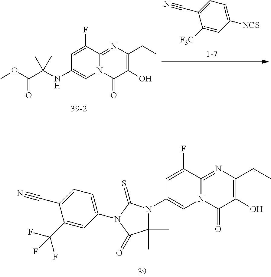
N12C(=NC(CC)=C(O)C1=O)C(F)=CC(N1C(C)(C)C(=O)N(C3=CC=C(C#N)C(C(F)(F)F)=C3)C1=S)=C2.C1=C(F)C2=NC(CC)=C(O)C(=O)N2C=C1NC(C(=O)OC)(C)C.C1([F3C])=CC([NCS])=CC=C1C#N
